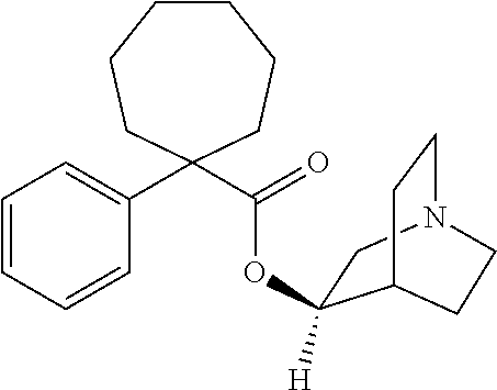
C1CCCC(C(=O)OC2([H])CN3CCC2CC3)(C2=CC=CC=C2)CC1
